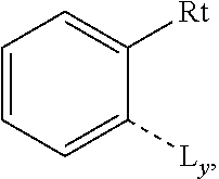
C1=CC=C([Ly])C([Rt])=C1
